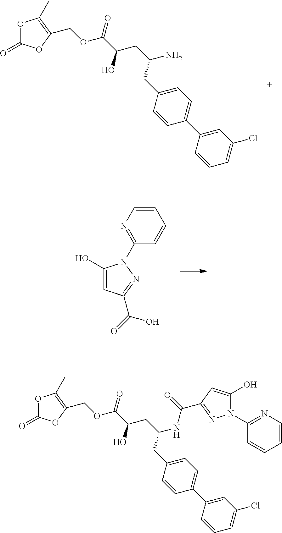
C(OC(C(O)CC(N)CC1=CC=C(C2=CC(Cl)=CC=C2)C=C1)=O)C1=C(C)OC(=O)O1.N1=C(N2C(O)=CC(C(=O)O)=N2)C=CC=C1.C(OC(C(O)CC(NC(=O)C1=NN(C2=NC=CC=C2)C(O)=C1)CC1=CC=C(C2=CC(Cl)=CC=C2)C=C1)=O)C1=C(C)OC(=O)O1
